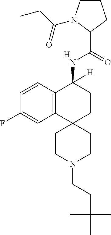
C12=C(C=CC(F)=C1)C(NC(C1CCCN1C(CC)=O)=O)([H])CCC21CCN(CCC(C)(C)C)CC1.[H]
